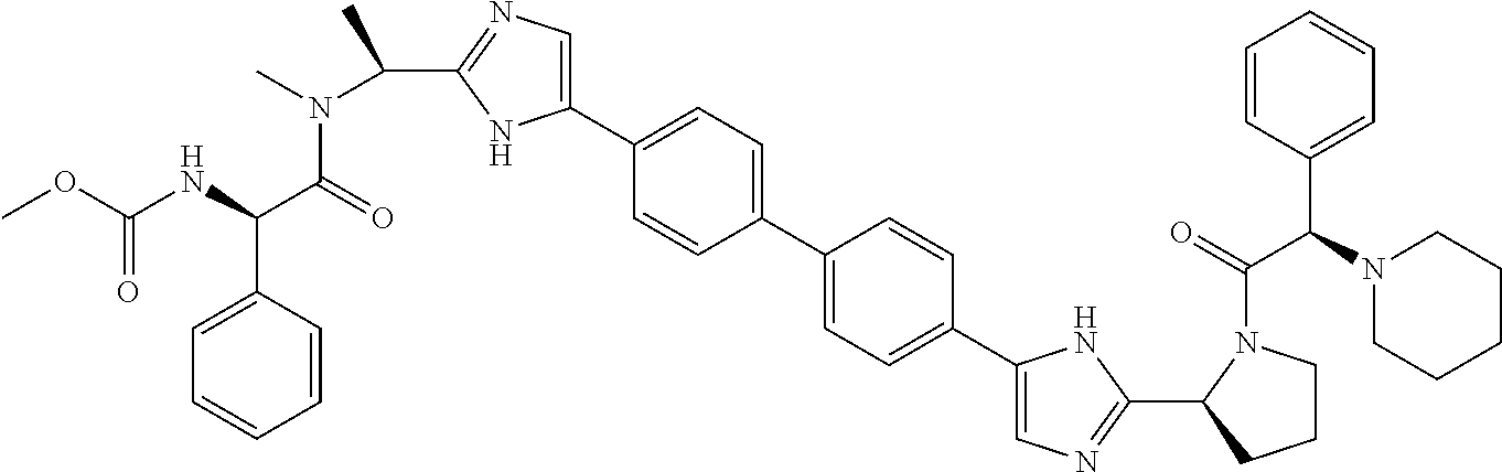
C1=CC(C(NC(OC)=O)C(=O)N(C)C(C)C2=NC=C(C3=CC=C(C4=CC=C(C5=CN=C(C6N(C(C(C7=CC=CC=C7)N7CCCCC7)=O)CCC6)N5)C=C4)C=C3)N2)=CC=C1
